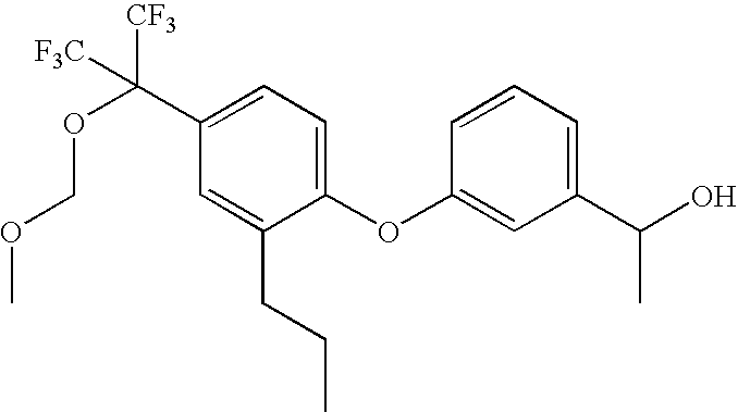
C1(C(OCOC)([CF3])[F3C])=CC=C(OC2=CC(C(O)C)=CC=C2)C(CCC)=C1
